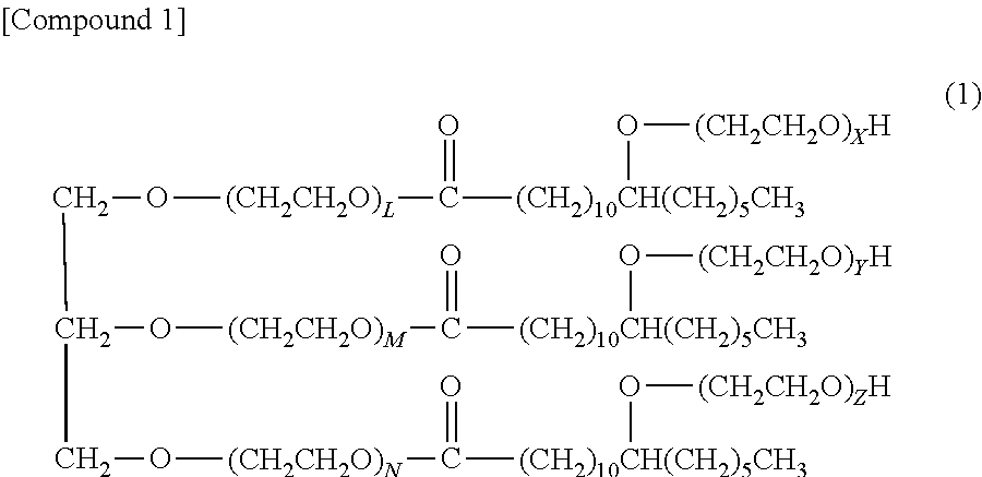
C(O[(CH2CH2O)L]C([(CH2)10CH(CH2)5CH3]O[(CH2CH2O)XH])=O)C(O[(CH2CH2O)M]C([(CH2)10CH(CH2)5CH3]O[(CH2CH2O)YH])=O)CO[(CH2CH2O)N]C([(CH2)10CH(CH2)5CH3]O[(CH2CH2O)ZH])=O
